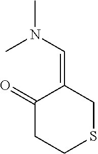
C1(=O)CCSCC1=CN(C)C
